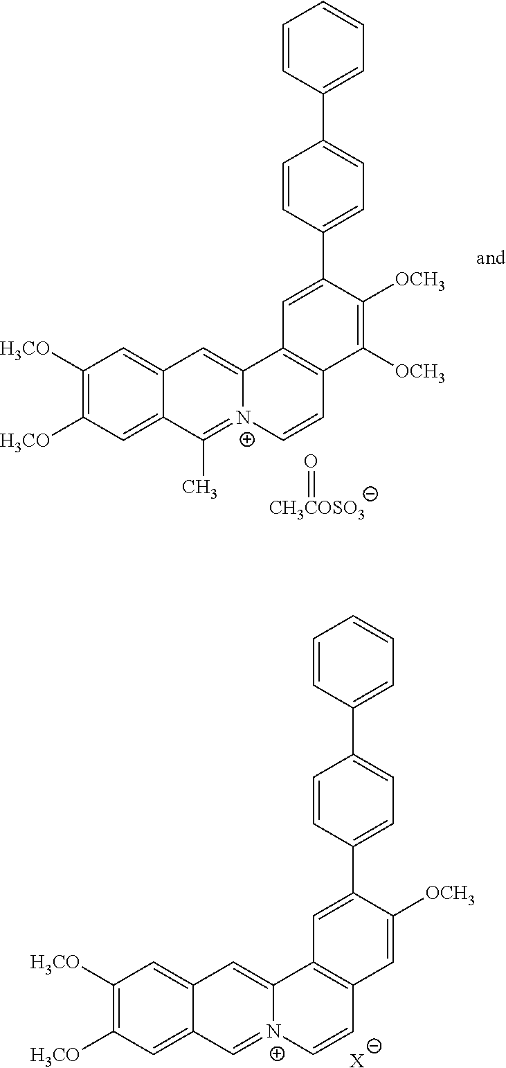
C1(C2=CC3=C(C=C2[OCH3])C=C[N+]2=CC4=CC([H3CO])=C([H3CO])C=C4C=C32)=CC=C(C2=CC=CC=C2)C=C1.[X].C1(C2=CC3=C(C([OCH3])=C2[OCH3])C=C[N+]2=C(C)C4=CC([H3CO])=C([H3CO])C=C4C=C32)=CC=C(C2=CC=CC=C2)C=C1.[CH3COSO3]=O
